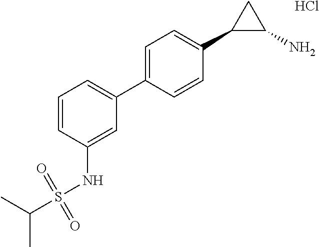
C1=CC(NS(=O)(=O)C(C)C)=CC(C2=CC=C(C3C(N)C3)C=C2)=C1.Cl
